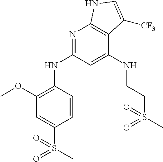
C1(OC)=C(NC2=NC3=C(C(NCCS(=O)(C)=O)=C2)C([CF3])=CN3)C=CC(S(=O)(C)=O)=C1
